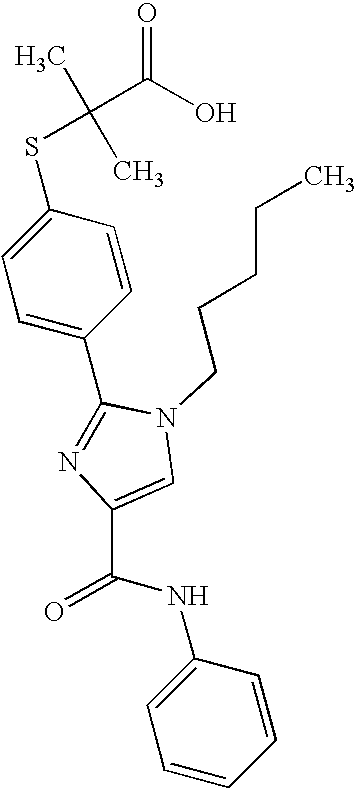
C1(C2=NC(C(NC3=CC=CC=C3)=O)=CN2CCCCC)=CC=C(SC(C)(C)C(O)=O)C=C1
